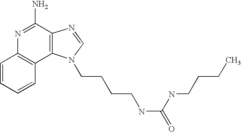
C1=CC=CC2=C1N=C(N)C1=C2N(CCCCNC(NCCCC)=O)C=N1
